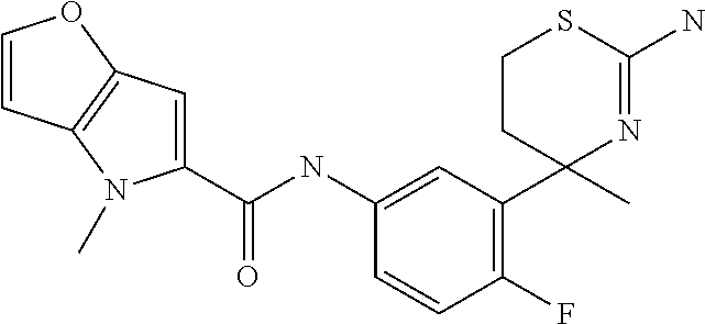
C1=C(NC(C2=CC3=C(N2C)C=CO3)=O)C=CC(F)=C1C1(C)N=C(N)SCC1
